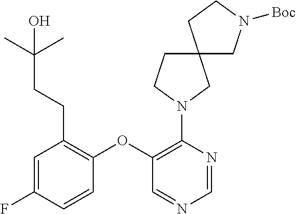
C1(OC2=C(N3CC4(CC3)CN([Boc])CC4)N=CN=C2)=C(CCC(C)(C)O)C=C(F)C=C1
